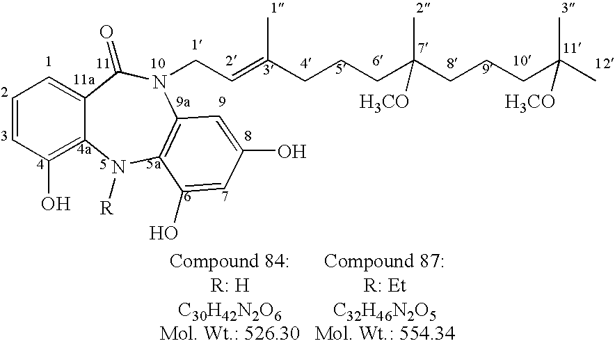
C1=CC(O)=C2C(=C1)C(=O)N(CC=C(CCCC(CCCC(C)(C)[H3CO])(C)[H3CO])C)C1=C(C(O)=CC(O)=C1)N2[R]
